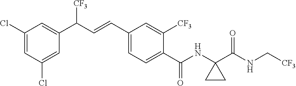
C1(Cl)=CC(Cl)=CC(C(C=CC2=CC=C(C(NC3(C(NC[CF3])=O)CC3)=O)C([CF3])=C2)[CF3])=C1
